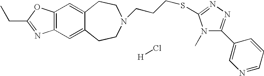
[H]Cl.C12=C(C=C3C(=C1)CCN(CCCSC1=NN=C(C4=CN=CC=C4)N1C)CC3)N=C(CC)O2
